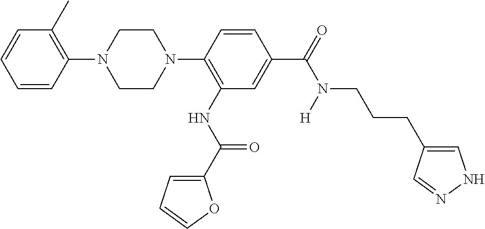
C1=CC=CC(N2CCN(C3=C(NC(=O)C4=CC=CO4)C=C(C(N(CCCC4=CNN=C4)[H])=O)C=C3)CC2)=C1C
